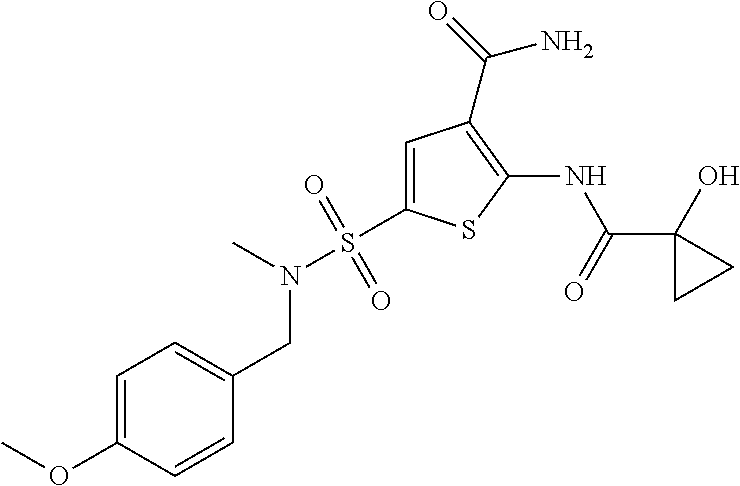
C1(C(=O)NC2=C(C(=O)N)C=C(S(N(C)CC3=CC=C(OC)C=C3)(=O)=O)S2)(O)CC1
